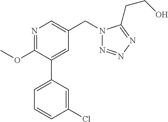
C1(OC)=NC=C(CN2N=NN=C2CCO)C=C1C1=CC=CC(Cl)=C1
